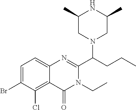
C1(C)CN(C(CCC)C2=NC3=CC=C(Br)C(Cl)=C3C(=O)N2CC)CC(C)N1
